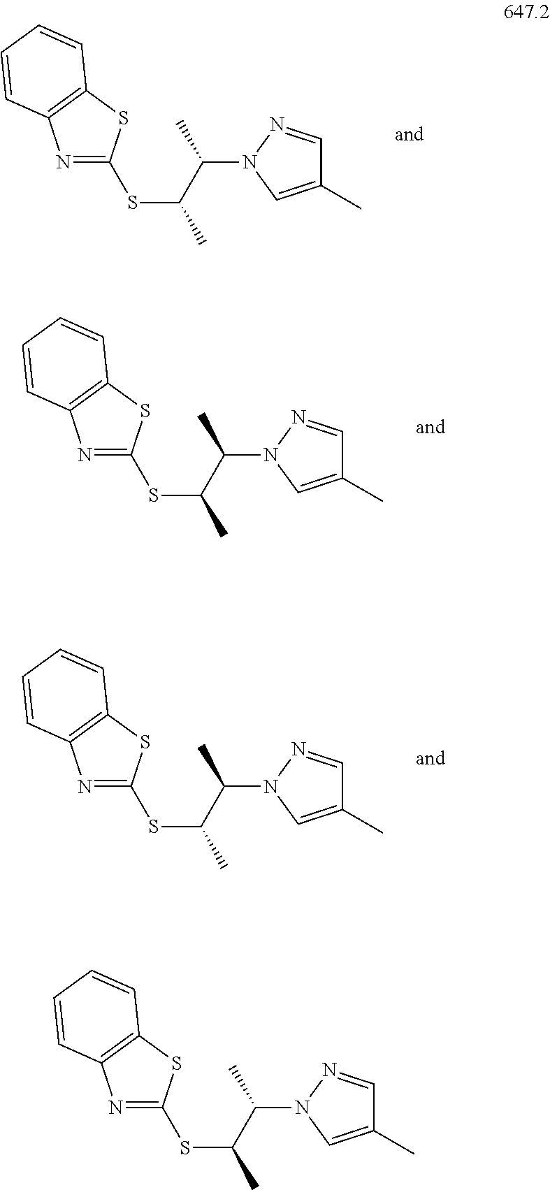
C1(C)=CN(C(C(C)SC2=NC3=C(S2)C=CC=C3)C)N=C1.C1(C)=CN(C(C(C)SC2=NC3=C(S2)C=CC=C3)C)N=C1.C1(C)=CN(C(C(C)SC2=NC3=C(S2)C=CC=C3)C)N=C1.C1(C)=CN(C(C(C)SC2=NC3=C(S2)C=CC=C3)C)N=C1
